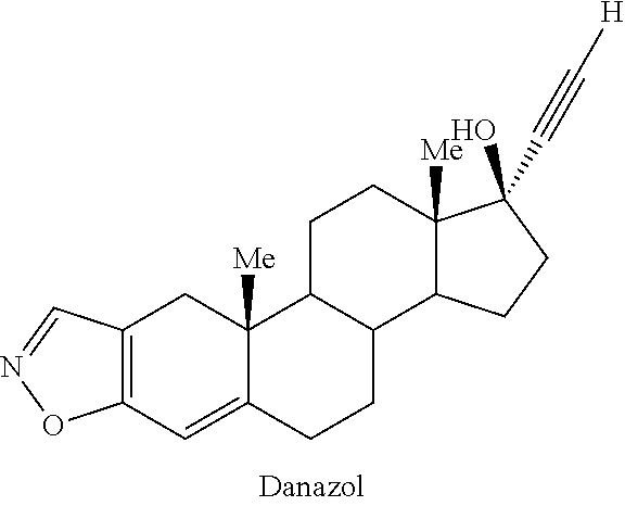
C12=C(C=C3C([Me])(C1)C1C(CC3)C3C([Me])(CC1)C(O)(C#C[H])CC3)ON=C2
